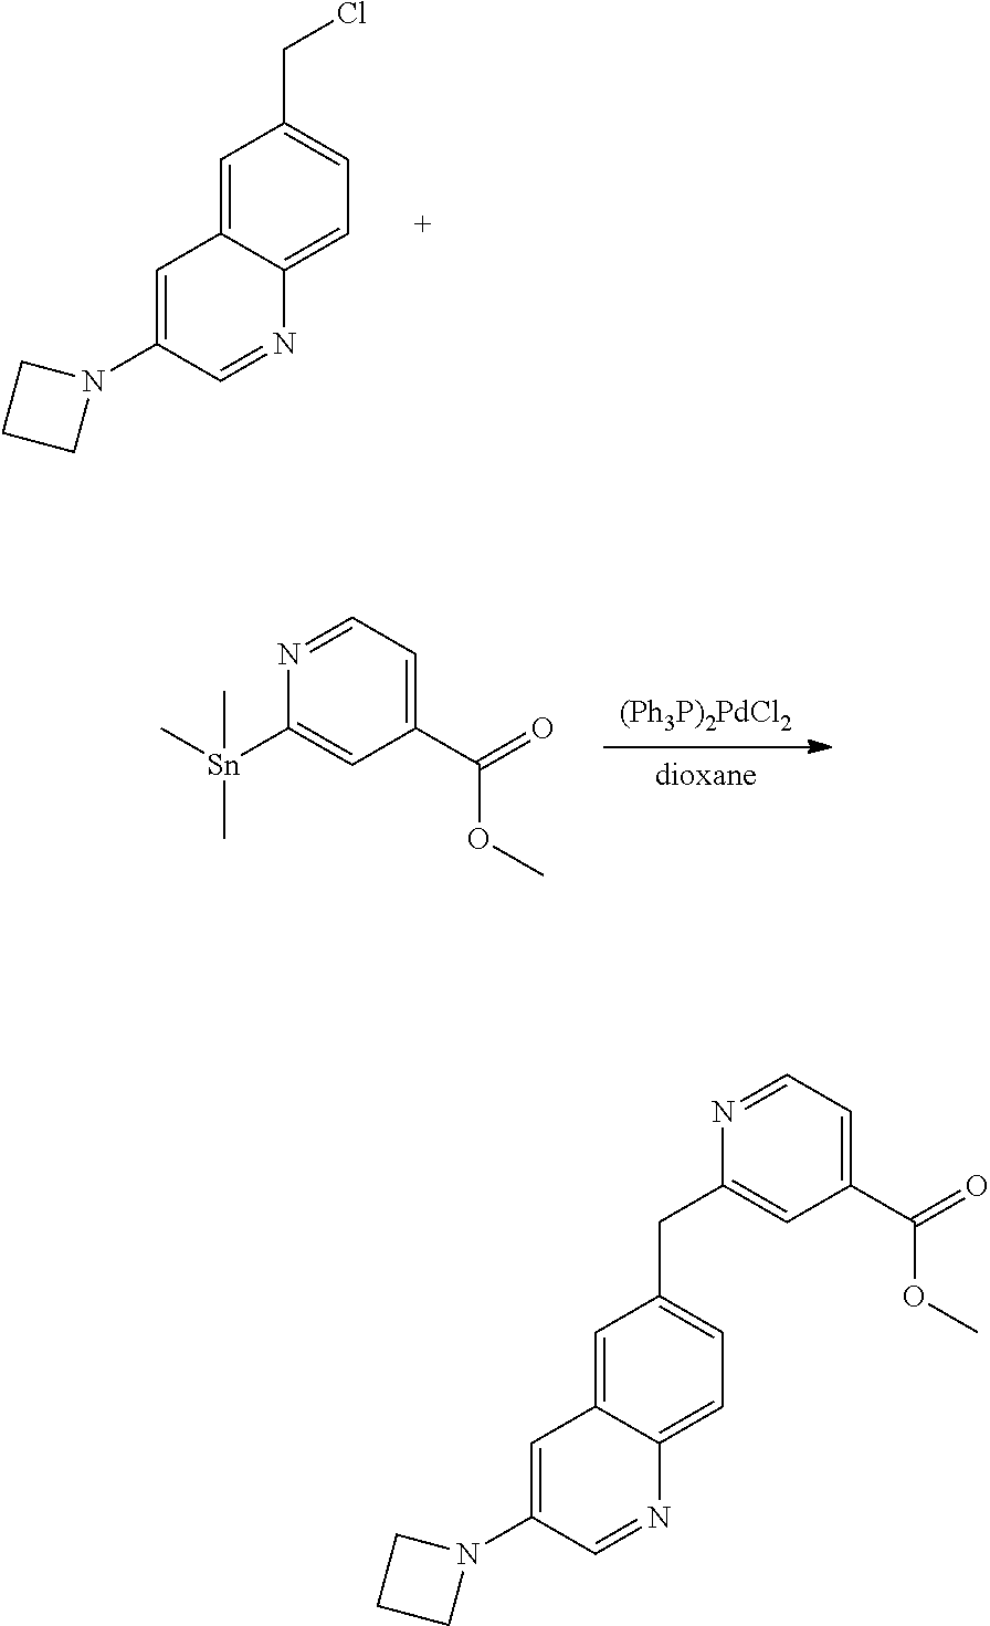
C1=C2C(=CC=C1CCl)N=CC(N1CCC1)=C2.[(Ph3P)2PdCl2].[dioxane].C1([Sn](C)(C)C)=CC(C(=O)OC)=CC=N1.C1=C2C(=CC=C1CC1=CC(C(=O)OC)=CC=N1)N=CC(N1CCC1)=C2
